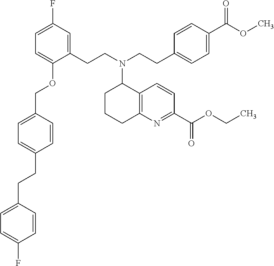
C(C1=CC=C(COC2=CC=C(F)C=C2CCN(CCC2=CC=C(C(OC)=O)C=C2)C2CCCC3=C2C=CC(C(OCC)=O)=N3)C=C1)CC1=CC=C(F)C=C1
